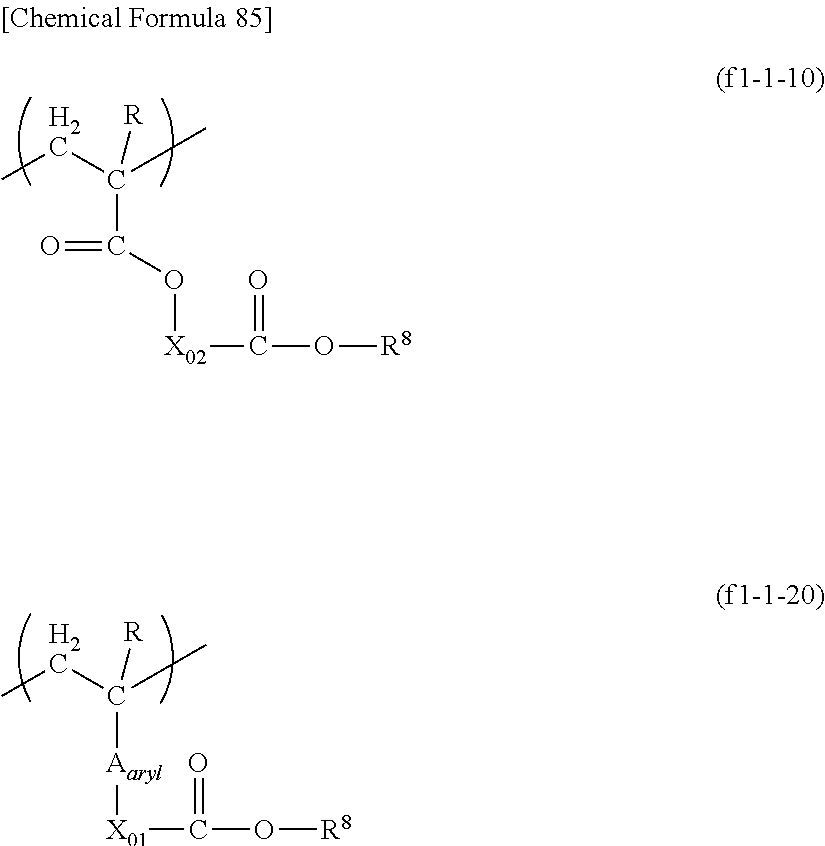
CCC(C)([R])C(=O)O[X02]C(=O)O[R8].CCC(C)([R])[Aaryl][X01]C(=O)O[R8]
